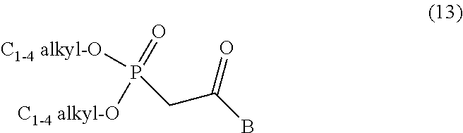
[C1-4 alkyl-O]P([C1-4 alkyl-O])(=O)CC(=O)B
